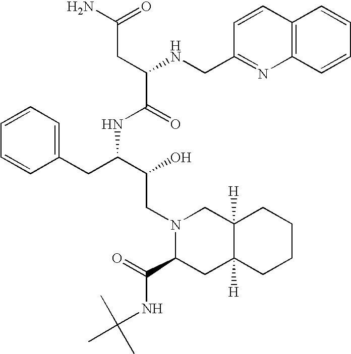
C1=C(CC(NC(C(NCC2=NC3=C(C=CC=C3)C=C2)CC(N)=O)=O)C(O)CN2CC3([H])C([H])(CCCC3)CC2C(=O)NC(C)(C)C)C=CC=C1
